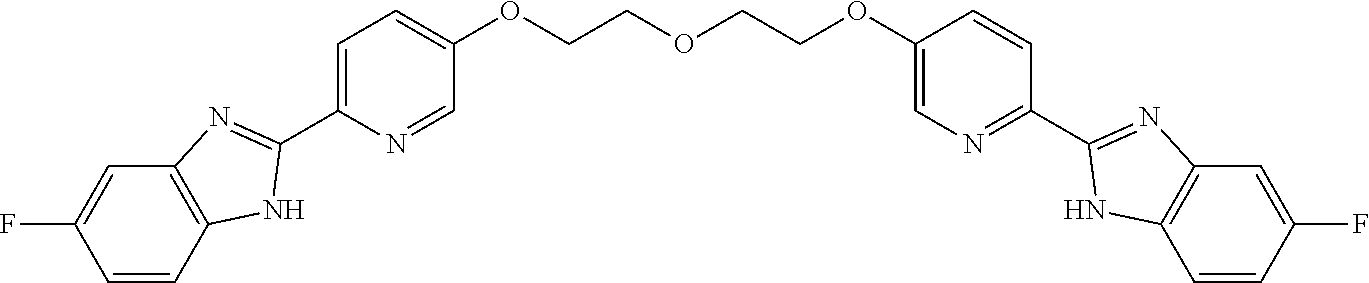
C1=CC2=C(C=C1F)N=C(C1=CC=C(OCCOCCOC3=CN=C(C4=NC5=C(C=CC(F)=C5)N4)C=C3)C=N1)N2
